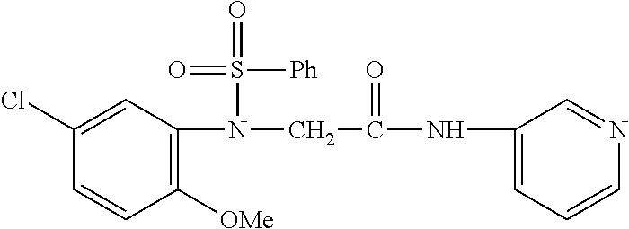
C1([OMe])=C(N(CC(NC2=CC=CN=C2)=O)S(=O)([Ph])=O)C=C(Cl)C=C1
